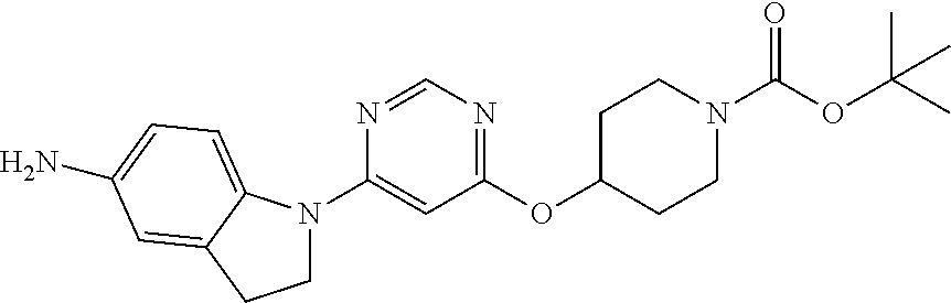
C1N(C2=CC(OC3CCN(C(=O)OC(C)(C)C)CC3)=NC=N2)C2=CC=C(N)C=C2C1
